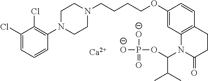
[Ca].C1(Cl)=CC=CC(N2CCN(CCCCOC3=CC4=C(C=C3)CCC(=O)N4C(OP([O-])(=O)[O-])C(C)C)CC2)=C1Cl
